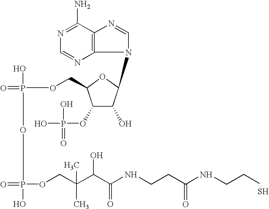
N1=C(N)C2=C(N=C1)N(C1C(O)C(OP(O)(=O)O)C(COP(O)(=O)OP(O)(=O)OCC(C(C(NCCC(=O)NCCS)=O)O)(C)C)O1)C=N2
